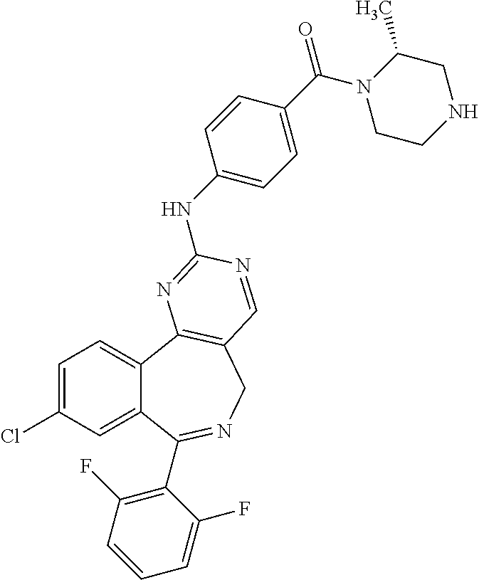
C1=C(Cl)C=C2C(=C1)C1=C(CN=C2C2=C(F)C=CC=C2F)C=NC(NC2=CC=C(C(N3CCNCC3C)=O)C=C2)=N1
